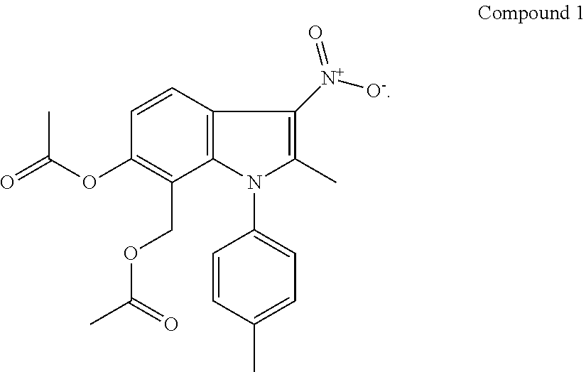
C1=CC(C)=CC=C1N1C(C)=C([N+]([O-])=O)C2=C1C(COC(C)=O)=C(OC(=O)C)C=C2
